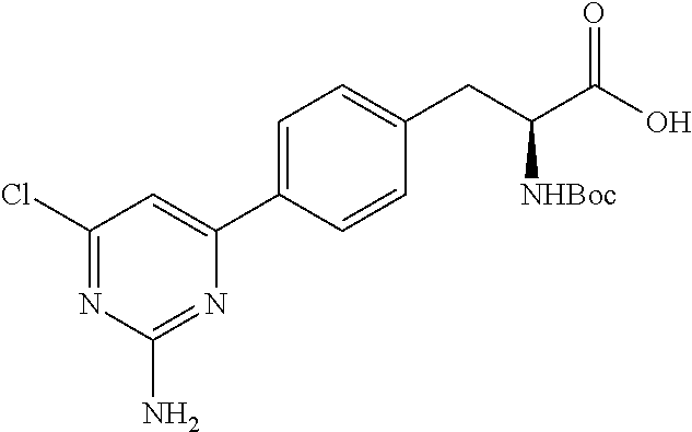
C1=C(C2=CC(Cl)=NC(N)=N2)C=CC(CC(C(O)=O)[NHBoc])=C1
